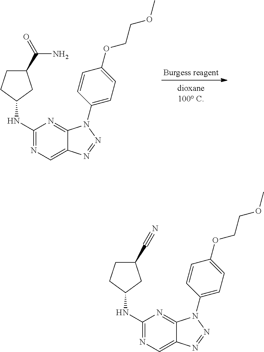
C1(NC2CCC(C(=O)N)C2)=NC=C2C(=N1)N(C1=CC=C(OCCOC)C=C1)N=N2.C1(NC2CCC(C#N)C2)=NC=C2C(=N1)N(C1=CC=C(OCCOC)C=C1)N=N2
